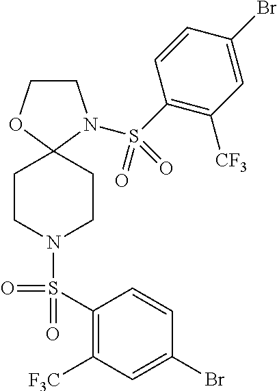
C1CN(S(C2=C([CF3])C=C(Br)C=C2)(=O)=O)C2(O1)CCN(S(=O)(=O)C1=C([F3C])C=C(Br)C=C1)CC2
